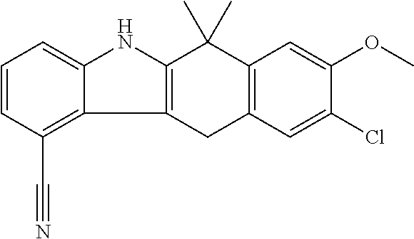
C1=CC(C#N)=C2C(=C1)NC1=C2CC2=C(C1(C)C)C=C(OC)C(Cl)=C2
